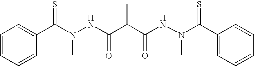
C1=CC=CC(C(N(NC(C(C(NN(C(C2=CC=CC=C2)=S)C)=O)C)=O)C)=S)=C1
